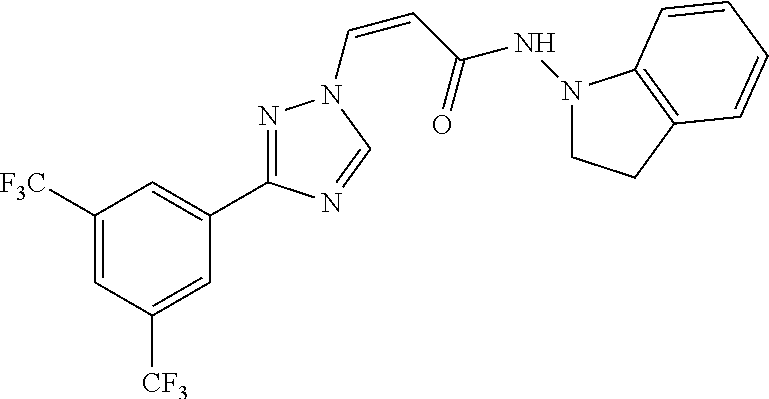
C1([F3C])=CC([CF3])=CC(C2=NN(C=CC(NN3CCC4=C3C=CC=C4)=O)C=N2)=C1
